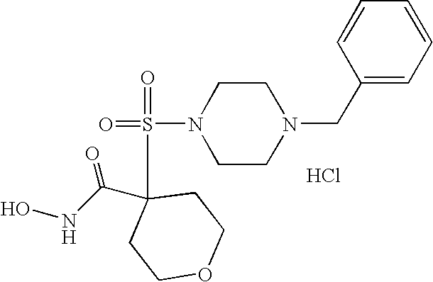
ONC(C1(S(N2CCN(CC3=CC=CC=C3)CC2)(=O)=O)CCOCC1)=O.Cl
